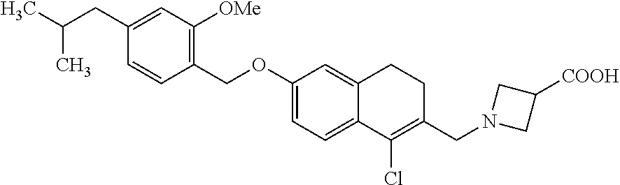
C1=C(CC(C)C)C=CC(COC2=CC=C3C(=C2)CCC(CN2CC([COOH])C2)=C3Cl)=C1[OMe]
